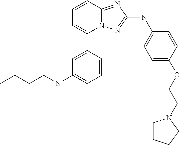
C1=CC2=NC(NC3=CC=C(OCCN4CCCC4)C=C3)=NN2C(C2=CC(NCCCC)=CC=C2)=C1
